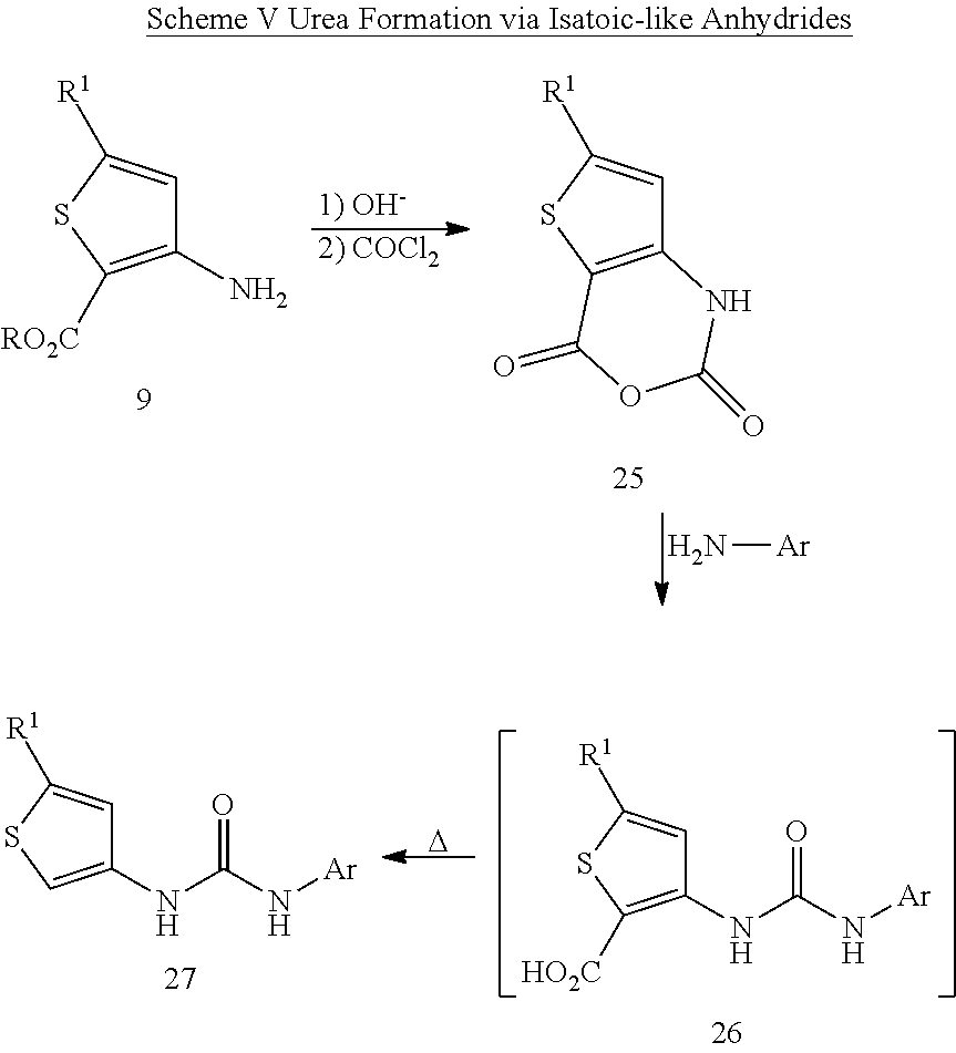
C1(N)=C([RO2C])SC([R1])=C1.[1) OH-].[2) COCl2].C12=C(SC([R1])=C1)C(=O)OC(=O)N2.N[Ar].C1(NC(N[Ar])=O)=C([HO2C])SC([R1])=C1.[D].C1(NC(N[Ar])=O)=CSC([R1])=C1
